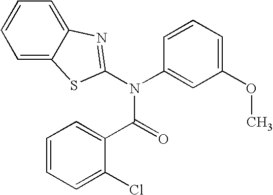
C1=C2C(=CC=C1)N=C(N(C1=CC(OC)=CC=C1)C(=O)C1=CC=CC=C1Cl)S2
